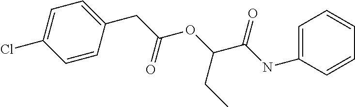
C1(Cl)=CC=C(CC(OC(C(NC2=CC=CC=C2)=O)CC)=O)C=C1
